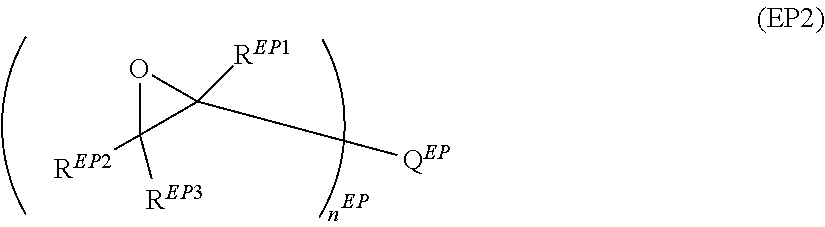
O1C([REP3])([REP2])C1([REP1])[QEP]
